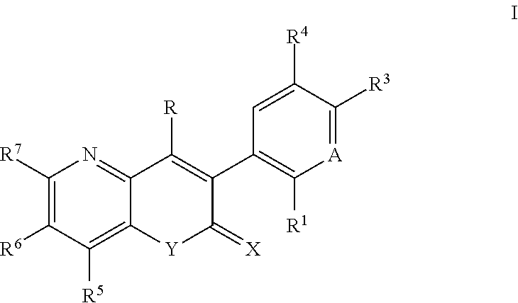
C1([R7])=C([R6])C([R5])=C2C(=N1)C([R])=C(C1=C([R1])[A]=C([R3])C([R4])=C1)C(=[X])[Y]2
